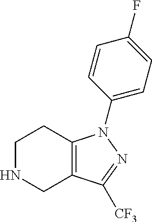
C1NCC2=C(C1)N(C1=CC=C(F)C=C1)N=C2[CF3]
